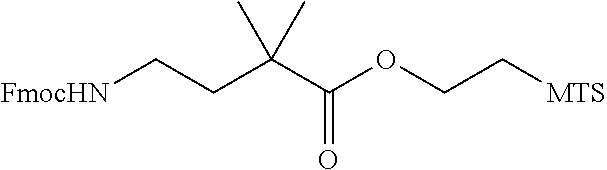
O(C(C(C)(C)CC[FmocHN])=O)CC[MTS]
